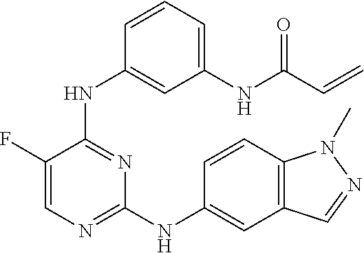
C1(F)=CN=C(NC2=CC3=C(C=C2)N(C)N=C3)N=C1NC1=CC(NC(C=C)=O)=CC=C1
